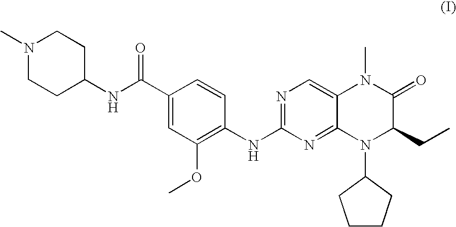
N1=C(NC2=C(OC)C=C(C(NC3CCN(C)CC3)=O)C=C2)N=C2C(=C1)N(C)C(=O)C(CC)N2C1CCCC1
